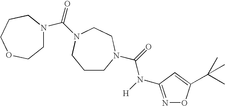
C1CN(C(=O)N([H])C2=NOC(C(C)(C)C)=C2)CCN(C(=O)N2CCOCCC2)C1
